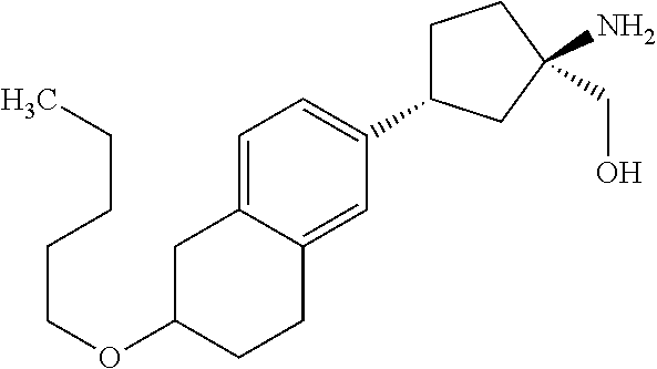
C1(OCCCCC)CCC2=CC(C3CCC(N)(CO)C3)=CC=C2C1
